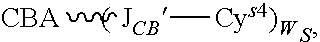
[JCB]([CBA])[Cys4)W].S
